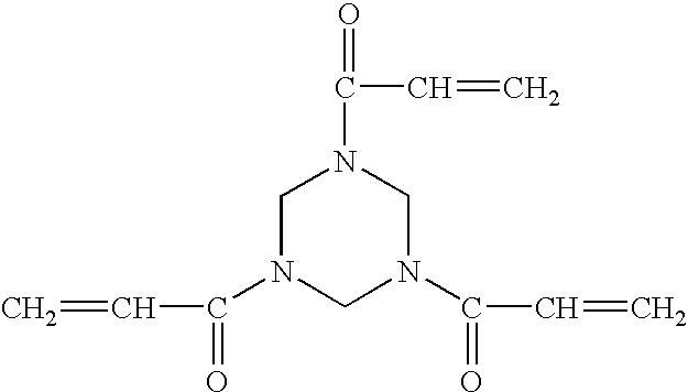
C=CC(=O)N1CN(C(C=C)=O)CN(C(=O)C=C)C1
